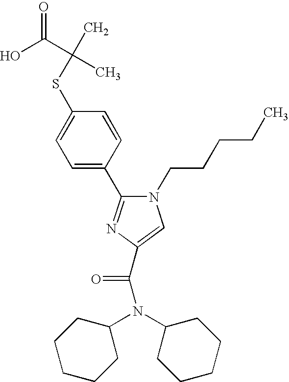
S(C1=CC=C(C2=NC(C(N(C3CCCCC3)C3CCCCC3)=O)=CN2CCCCC)C=C1)C(C)(C(O)=O)C
